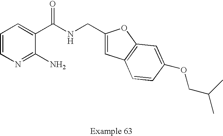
C1=CN=C(N)C(C(NCC2=CC3=C(O2)C=C(OCC(C)C)C=C3)=O)=C1
